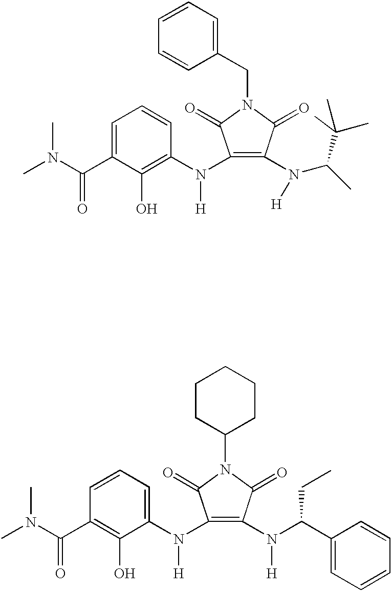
C1(N(C2=CC=CC(C(=O)N(C)C)=C2O)[H])=C(N(C(C2=CC=CC=C2)CC)[H])C(=O)N(C2CCCCC2)C1=O.C1(N(C2=C(O)C(C(=O)N(C)C)=CC=C2)[H])=C(N([H])C(C)C(C)(C)C)C(=O)N(CC2=CC=CC=C2)C1=O
